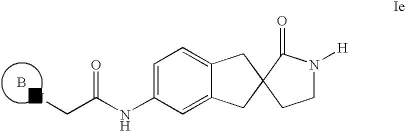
C(C(NC1=CC=C2C(=C1)CC1(C2)CCN([H])C1=O)=O)N.B
